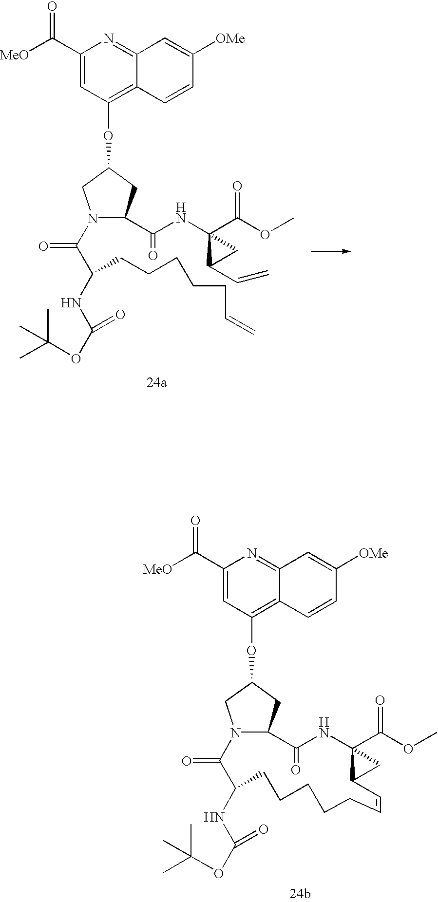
N1(C(C(NC(=O)OC(C)(C)C)CCCCCC=C)=O)C(C(NC2(C(=O)OC)C(C=C)C2)=O)CC(OC2=C3C(=NC(C([MeO])=O)=C2)C=C([OMe])C=C3)C1.N12C(CC(OC3=C4C(=NC(C([MeO])=O)=C3)C=C([OMe])C=C4)C1)C(=O)NC1(C(=O)OC)C(C1)C=CCCCCCC(NC(=O)OC(C)(C)C)C2=O
